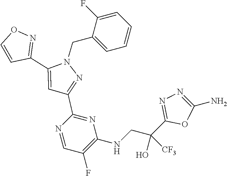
C1(C2=CC(C3=NC(NCC(C4=NN=C(N)O4)(O)[CF3])=C(F)C=N3)=NN2CC2=CC=CC=C2F)=NOC=C1
